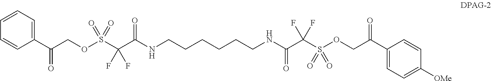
C1(C(COS(=O)(=O)C(C(NCCCCCCNC(C(S(OCC(C2=CC=C([OMe])C=C2)=O)(=O)=O)(F)F)=O)=O)(F)F)=O)=CC=CC=C1
